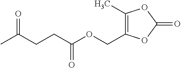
CC(CCC(OCC1=C(C)OC(=O)O1)=O)=O
